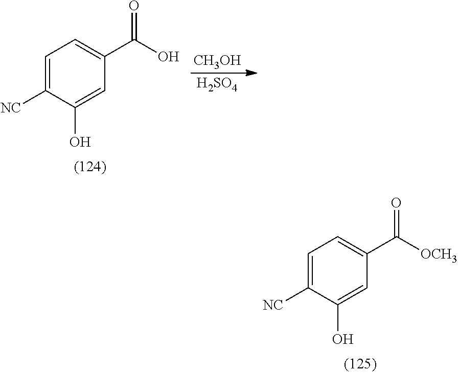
[CH3OH].[H2SO4].C1=C([NC])C(O)=CC(C(O)=O)=C1.C1=C([NC])C(O)=CC(C([OCH3])=O)=C1
